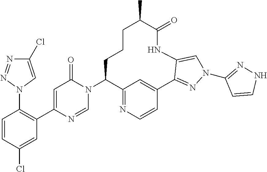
C1=CC(Cl)=CC(C2=CC(=O)N(C3C4=NC=CC(=C4)C4=NN(C5=NNC=C5)C=C4NC(=O)C(C)CCC3)C=N2)=C1N1C=C(Cl)N=N1
